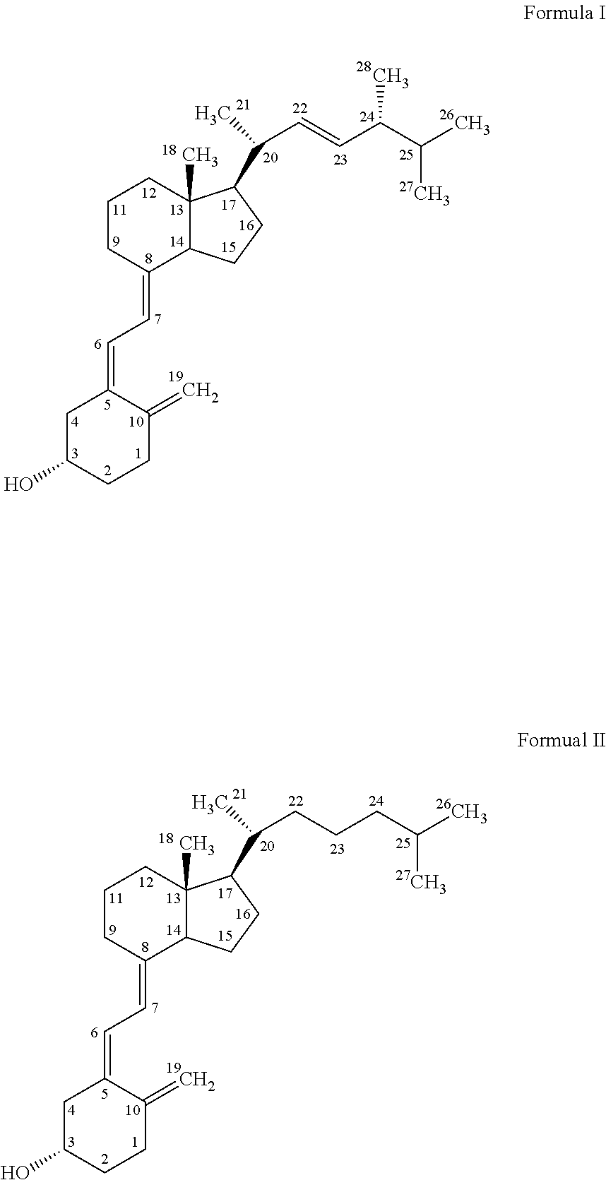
C1C(O)CCC(=C)C1=CC=C1CCCC2(C)C1CCC2C(C)C=CC(C(C)C)C.C1C(O)CCC(=C)C1=CC=C1CCCC2(C)C1CCC2C(C)CCCC(C)C
